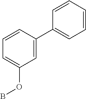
C1=CC(C2=CC=CC=C2)=CC(OB)=C1
